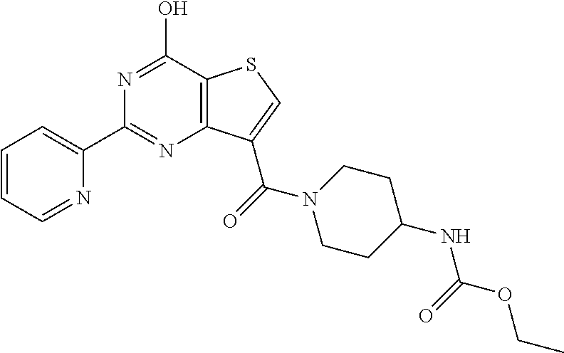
C1(C2=CC=CC=N2)=NC2=C(C(O)=N1)SC=C2C(=O)N1CCC(NC(OCC)=O)CC1
